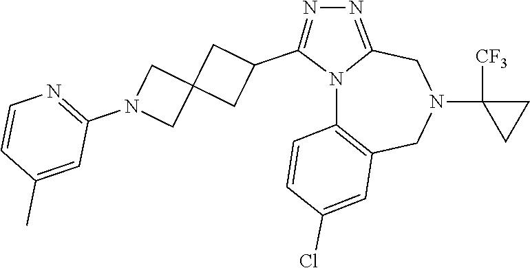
N12C3=C(CN(C4([CF3])CC4)CC1=NN=C2C1CC2(C1)CN(C1=NC=CC(C)=C1)C2)C=C(Cl)C=C3
